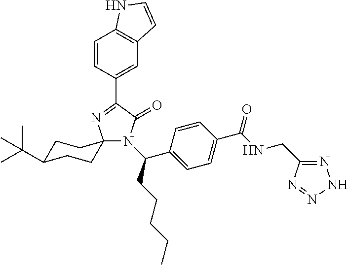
N1(C(C2=CC=C(C(=O)NCC3=NNN=N3)C=C2)CCCCC)C(=O)C(C2=CC3=C(C=C2)NC=C3)=NC12CCC(C(C)(C)C)CC2
